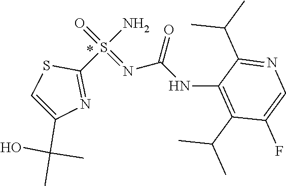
N(C(N=S(=O)(N)C1=NC(C(C)(O)C)=CS1)=O)C1=C(C(C)C)C(F)=CN=C1C(C)C
